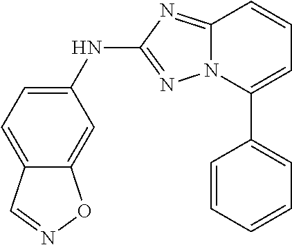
N12C(=NC(NC3=CC=C4C(=C3)ON=C4)=N1)C=CC=C2C1=CC=CC=C1
